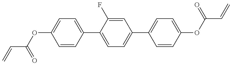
C=CC(=O)OC1=CC=C(C2=CC=C(C3=CC=C(OC(C=C)=O)C=C3)C=C2F)C=C1
